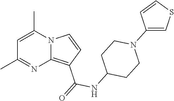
C1=C(C)N2C(=C(C(=O)NC3CCN(C4=CSC=C4)CC3)C=C2)N=C1C
